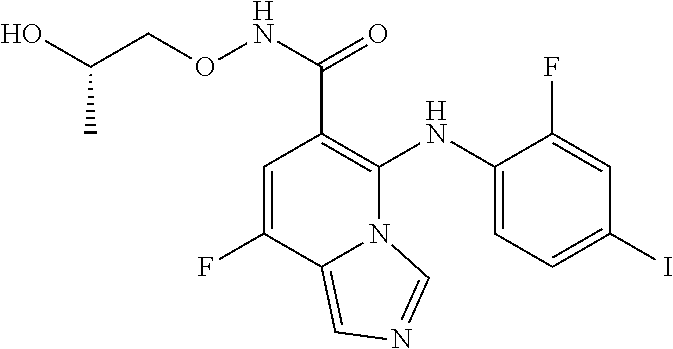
C1(NC2=C(C(NOCC(O)C)=O)C=C(F)C3=CN=CN23)=CC=C(I)C=C1F
